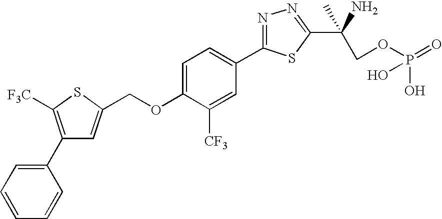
C1=C(OCC2=CC(C3=CC=CC=C3)=C([F3C])S2)C([CF3])=CC(C2=NN=C(C(N)(C)COP(=O)(O)O)S2)=C1
